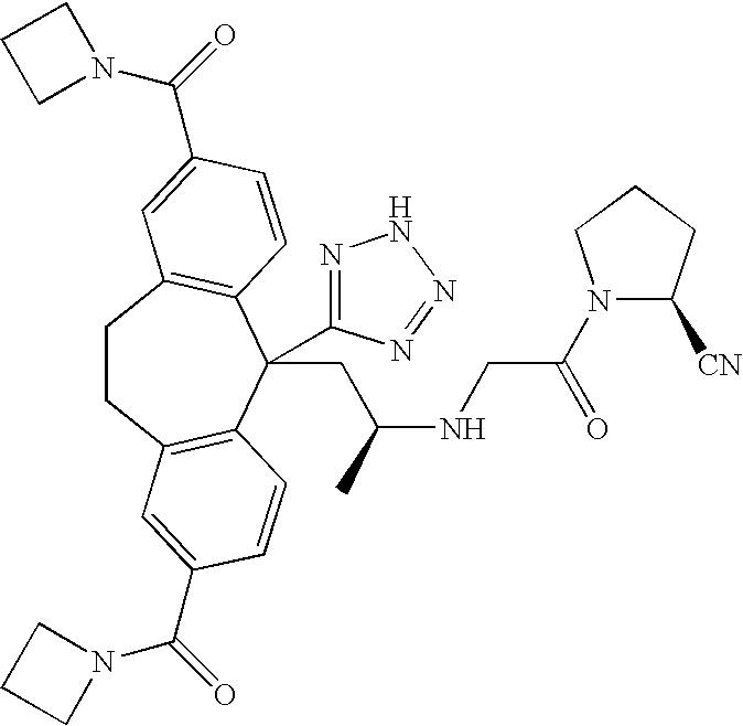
C1CC2=C(C(CC(NCC(N3C([CN])CCC3)=O)C)(C3=NNN=N3)C3=C1C=C(C(=O)N1CCC1)C=C3)C=CC(C(=O)N1CCC1)=C2
